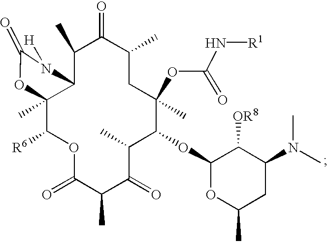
C1(C)C2C(C)(C([R6])OC(=O)C(C)C(=O)C(C)C(OC3OC(C)CC(N(C)C)C3[OR8])C(C)(OC(N[R1])=O)CC(C)C1=O)OC(=O)N2[H]
